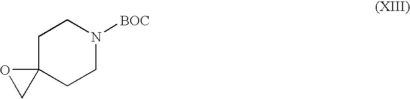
C1C2(CCN([BOC])C1)OC2
